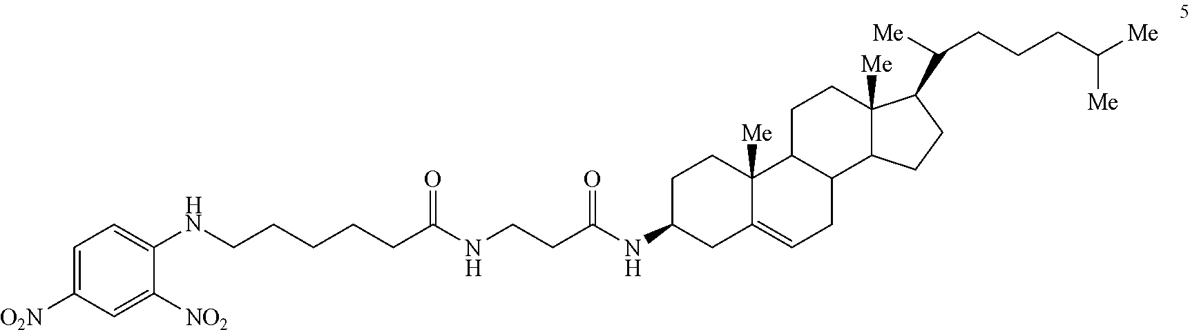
N(C1CC2=CCC3C(C2([Me])CC1)CCC1([Me])C3CCC1C([Me])CCCC([Me])[Me])C(CCNC(=O)CCCCCNC1=CC=C([O2N])C=C1[NO2])=O
